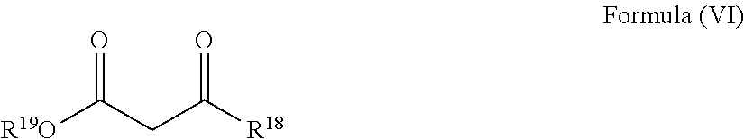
[R19O]C(CC([R18])=O)=O
